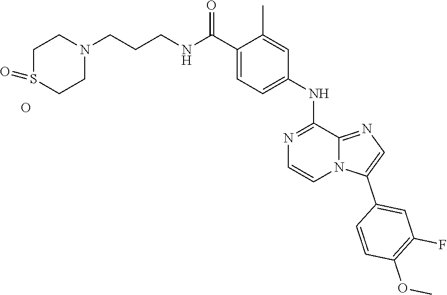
C12=NC=C(C3=CC(F)=C(OC)C=C3)N1C=CN=C2NC1=CC=C(C(NCCCN2CCS(=O)CC2)=O)C(C)=C1.O
